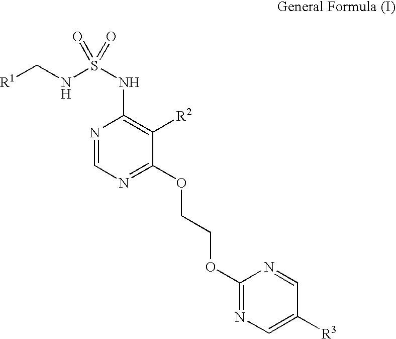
[R1]CNS(NC1=C([R2])C(OCCOC2=NC=C([R3])C=N2)=NC=N1)(=O)=O
